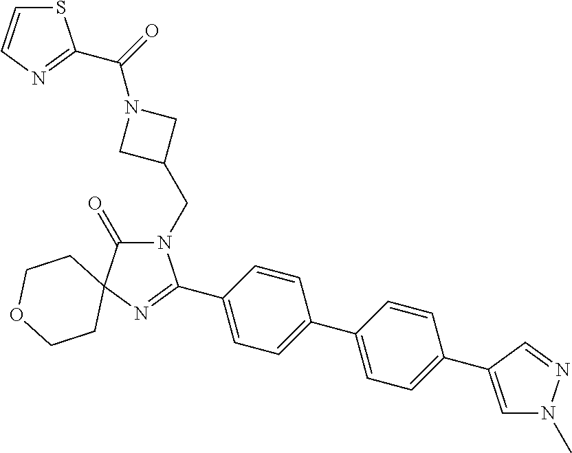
N1(CC2CN(C(=O)C3=NC=CS3)C2)C(=O)C2(N=C1C1=CC=C(C3=CC=C(C4=CN(C)N=C4)C=C3)C=C1)CCOCC2
